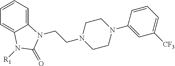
C12=CC=CC=C1N([R1])C(=O)N2CCN1CCN(C2=CC([CF3])=CC=C2)CC1
